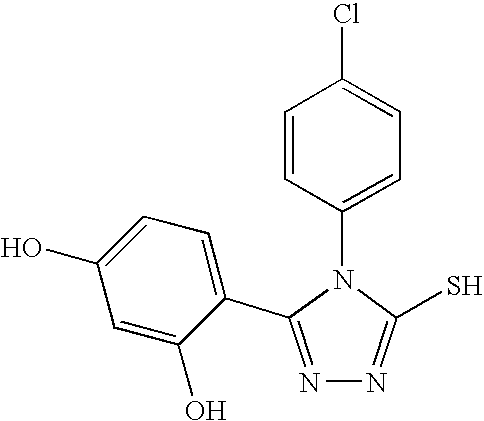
N1=C(C2=CC=C(O)C=C2O)N(C2=CC=C(Cl)C=C2)C(S)=N1
